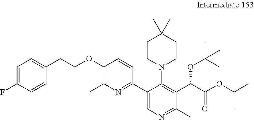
C1=C(F)C=CC(CCOC2=C(C)N=C(C3=CN=C(C)C(C(C(OC(C)C)=O)OC(C)(C)C)=C3N3CCC(C)(C)CC3)C=C2)=C1
